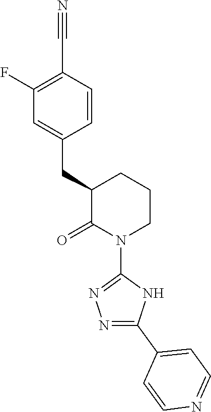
C1(F)=C(C#N)C=CC(CC2C(=O)N(C3=NN=C(C4=CC=NC=C4)N3)CCC2)=C1
